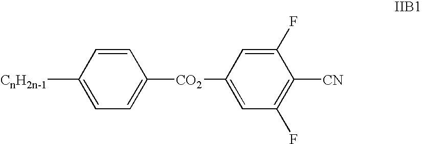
C1([CnH2n-1])=CC=C([CO2]C2=CC(F)=C([CN])C(F)=C2)C=C1
